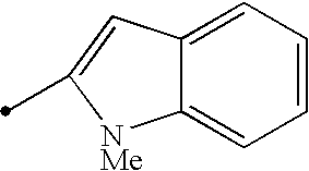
C1=CC=C2C(=C1)[NMe]C(C)=C2
